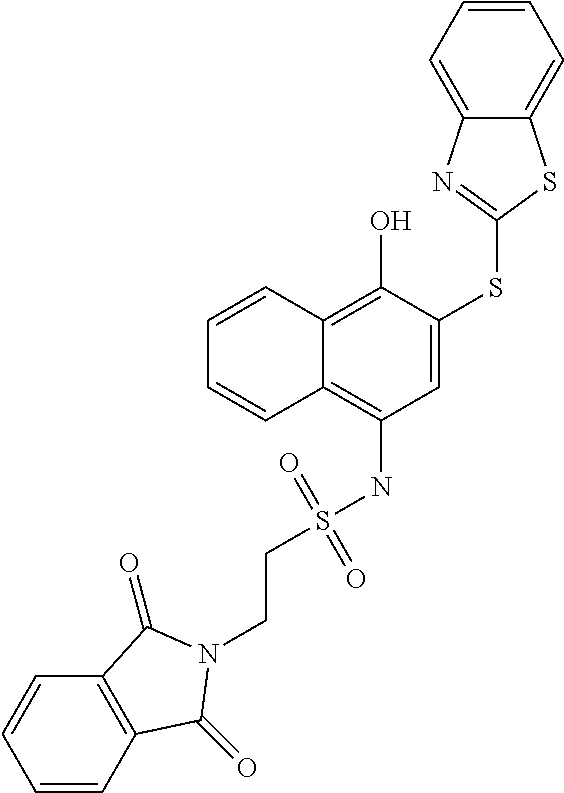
C1=C(SC2=NC3=CC=CC=C3S2)C(O)=C2C(=C1NS(CCN1C(=O)C3=C(C=CC=C3)C1=O)(=O)=O)C=CC=C2
